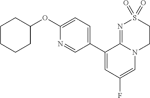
C1(C2=CC(F)=CN3C2=NS(=O)(=O)CC3)=CC=C(OC2CCCCC2)N=C1
